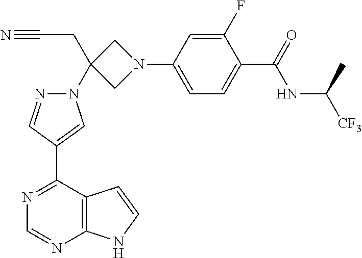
C1(F)=CC(N2CC(N3N=CC(C4=NC=NC5=C4C=CN5)=C3)(CC#N)C2)=CC=C1C(=O)NC([CF3])C
